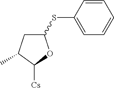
C1(SC2=CC=CC=C2)CC(C)C([Cs])O1
